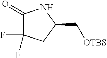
C1(=O)C(F)(F)CC(C[OTBS])N1
